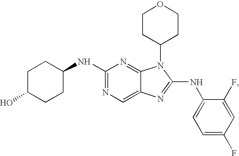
N1=C(NC2CCC(O)CC2)N=C2C(=C1)N=C(NC1=CC=C(F)C=C1F)N2C1CCOCC1
